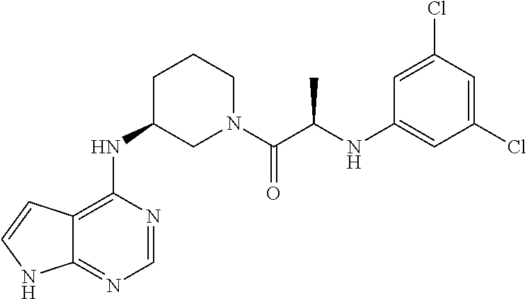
C12=C(NC3CN(C(C(NC4=CC(Cl)=CC(Cl)=C4)C)=O)CCC3)N=CN=C1NC=C2
